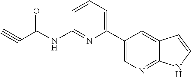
C#CC(NC1=NC(C2=CN=C3C(=C2)C=CN3)=CC=C1)=O
